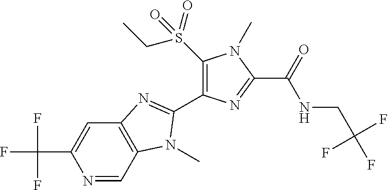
N1=CC2=C(C=C1C(F)(F)F)N=C(C1=C(S(CC)(=O)=O)N(C)C(C(NCC(F)(F)F)=O)=N1)N2C
